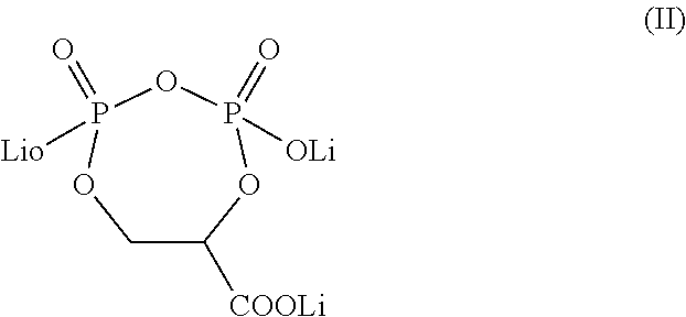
C1C([COOLi])OP(=O)([OLi])OP(=O)([Lio])O1
